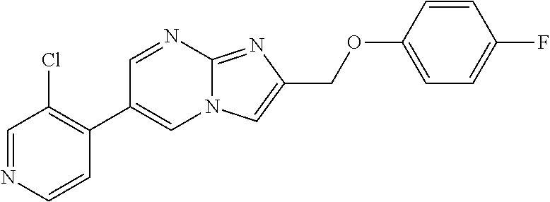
C1=NC=CC(C2=CN3C(=NC(COC4=CC=C(F)C=C4)=C3)N=C2)=C1Cl
